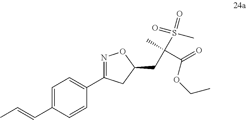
C(C1=CC=C(C2=NOC(CC(C(OCC)=O)(S(=O)(C)=O)C)C2)C=C1)=CC
